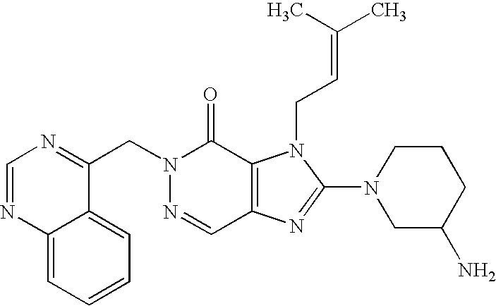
C(N1N=CC2=C(C1=O)N(CC=C(C)C)C(N1CC(N)CCC1)=N2)C1=NC=NC2=CC=CC=C12
